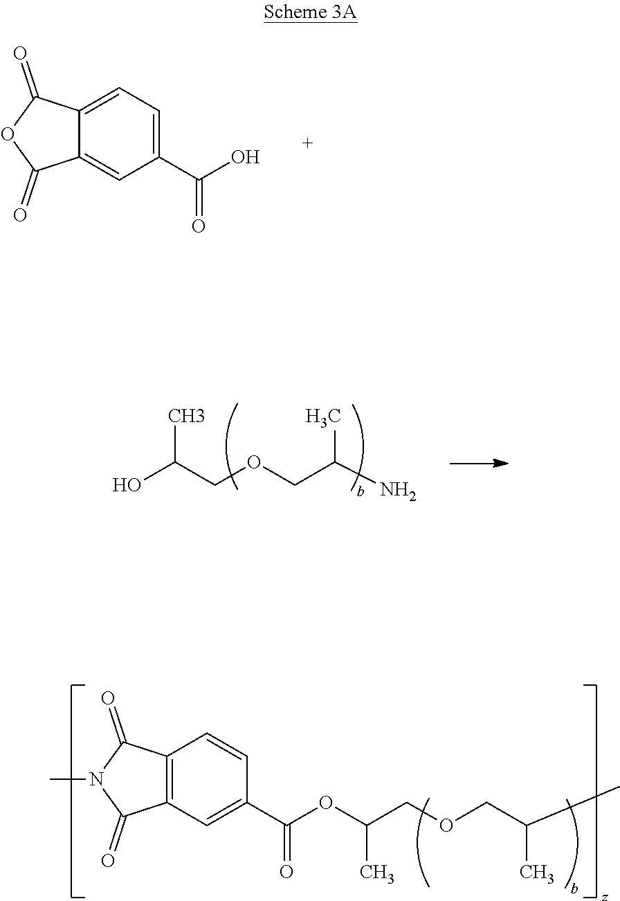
C12=CC=C(C(=O)O)C=C1C(=O)OC2=O.OC(COCC(N)C)C.C12=C(C=C(C(=O)OC(COCC(C)C)C)C=C1)C(=O)N(C)C2=O
